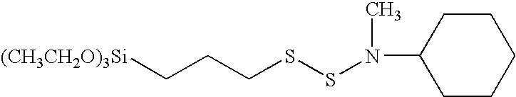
C1CC(N(C)SSCCC[(CH3CH2O)3Si])CCC1
